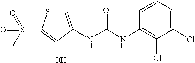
C1=C(NC(=O)NC2=C(Cl)C(Cl)=CC=C2)C(O)=C(S(=O)(=O)C)S1
